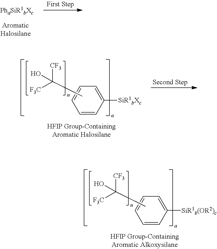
C1([SiR1bXc])=CC=CC=C1.CC([F3C])([CF3])O.C1([SiR1b(OR2)c])=CC=CC=C1.CC([F3C])([CF3])O
